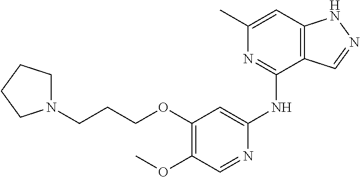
N1(CCCOC2=C(OC)C=NC(NC3=NC(C)=CC4=C3C=NN4)=C2)CCCC1
